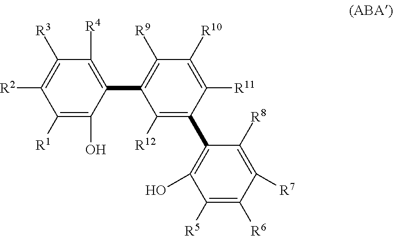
C1([R3])=C([R2])C([R1])=C(O)C(C2=C([R9])C([R10])=C([R11])C(C3=C(O)C([R5])=C([R6])C([R7])=C3[R8])=C2[R12])=C1[R4]
